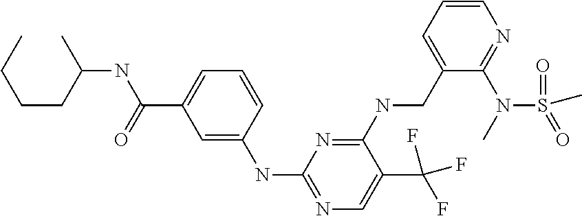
C1=C(NC2=NC=C(C(F)(F)F)C(NCC3=CC=CN=C3N(C)S(=O)(=O)C)=N2)C=CC=C1C(=O)NC(C)CCCC
